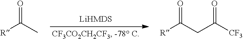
[R]C(C)=O.[R]C(CC([CF3])=O)=O
